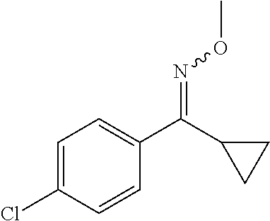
C1=C(Cl)C=CC(C(C2CC2)=NOC)=C1
